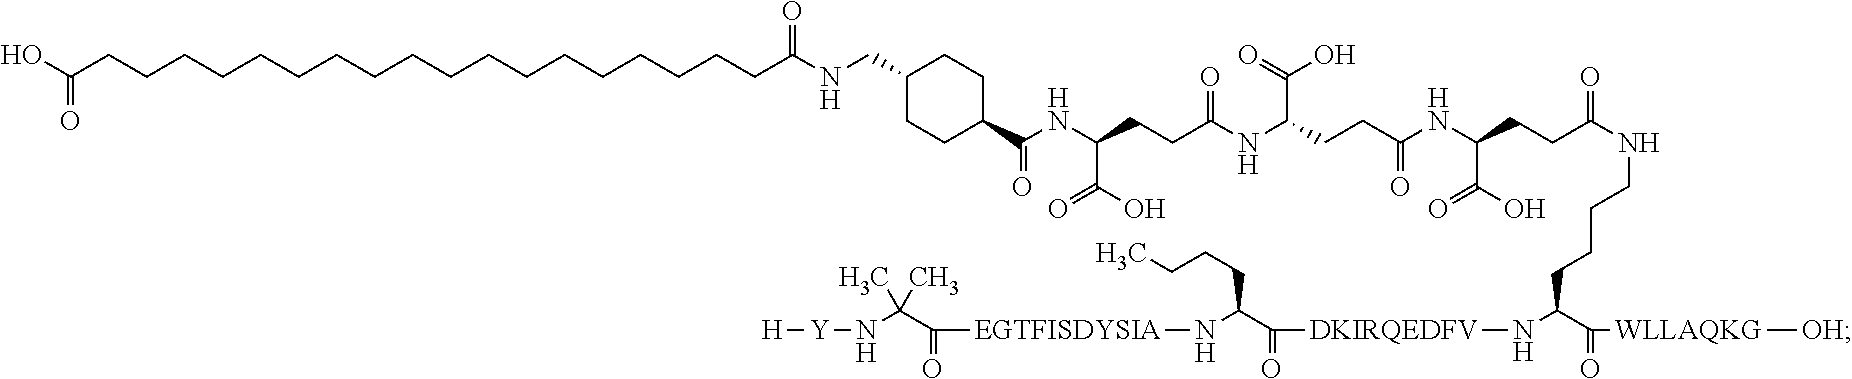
C(C(C(=O)[WLLAQKG][OH])N[DKIRQEDFV]C(C(N[EGTFISDYSIA]C(C(N[Y][H])(C)C)=O)CCCC)=O)CCCNC(CCC(NC(CCC(NC(CCC(NC(=O)C1CCC(CNC(CCCCCCCCCCCCCCCCCCC(O)=O)=O)CC1)C(=O)O)=O)C(O)=O)=O)C(=O)O)=O
